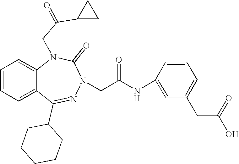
C1=CC=C2C(=C1)N(CC(C1CC1)=O)C(=O)N(CC(NC1=CC(CC(O)=O)=CC=C1)=O)N=C2C1CCCCC1
